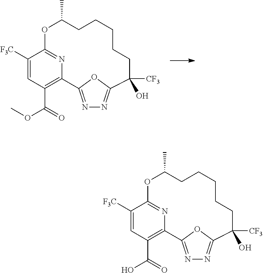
N1=C2OC(=N1)C(O)([CF3])CCCCCC(C)OC1=NC2=C(C(=O)OC)C=C1[F3C].N1=C2OC(=N1)C(O)([CF3])CCCCCC(C)OC1=NC2=C(C(=O)O)C=C1[F3C]
